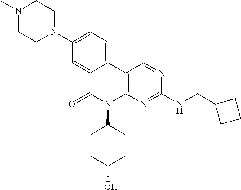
C1(N2CCN(C)CC2)=CC=C2C(=C1)C(=O)N(C1CCC(O)CC1)C1=C2C=NC(NCC2CCC2)=N1
